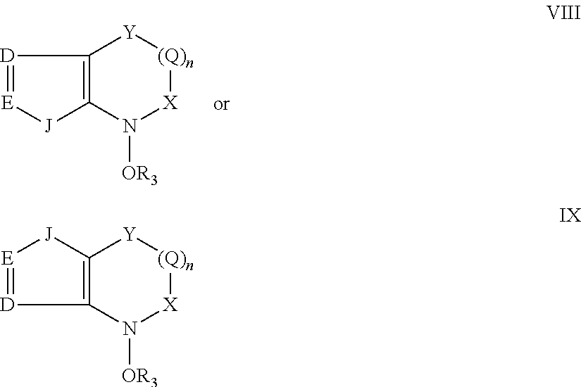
C12=C(N([OR3])[X][(Q)n][Y]1)[J][E]=[D]2.C12=C(N([OR3])[X][(Q)n][Y]1)[D]=[E][J]2
